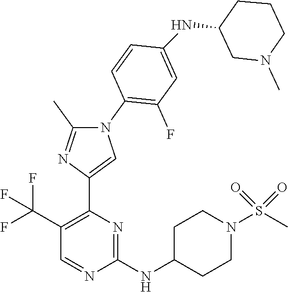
C1(NC2CCN(S(C)(=O)=O)CC2)=NC(C2=CN(C3=C(F)C=C(NC4CN(C)CCC4)C=C3)C(C)=N2)=C(C(F)(F)F)C=N1
